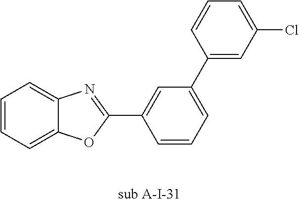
[sub A-I-31].C1=C(C2=CC(Cl)=CC=C2)C=C(C2=NC3=CC=CC=C3O2)C=C1
